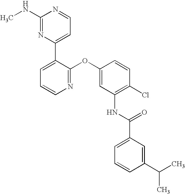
C1(NC)=NC(C2=CC=CN=C2OC2=CC(NC(C3=CC=CC(C(C)C)=C3)=O)=C(Cl)C=C2)=CC=N1
